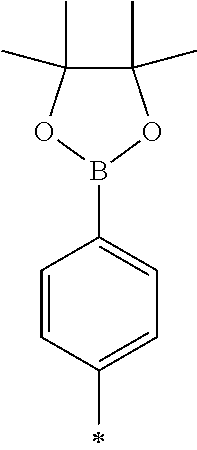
C1=CC(C)=CC=C1B1OC(C)(C)C(C)(C)O1
